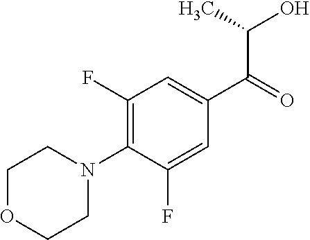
C1(F)=C(N2CCOCC2)C(F)=CC(C(=O)C(O)C)=C1
